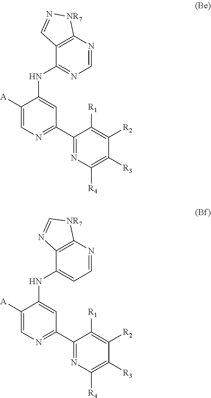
C1(C2=NC=C([A])C(NC3=NC=NC4=C3C=N[NR7]4)=C2)=NC([R4])=C([R3])C([R2])=C1[R1].C1(C2=NC=C([A])C(NC3=CC=NC4=C3N=C[NR7]4)=C2)=NC([R4])=C([R3])C([R2])=C1[R1]
